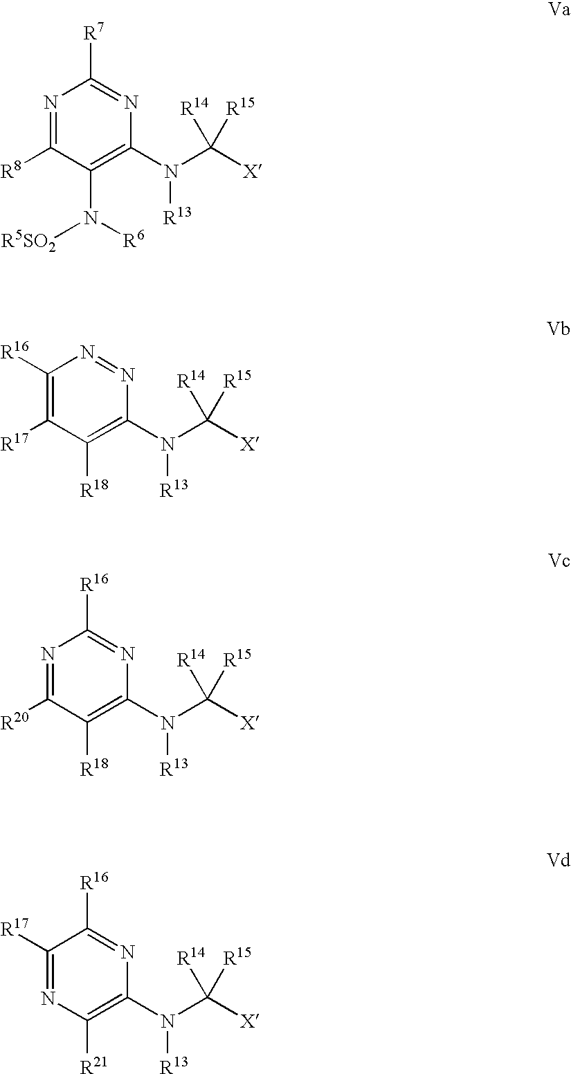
N1=C([R8])C(N([R6])[R5SO2])=C(N(C([X])([R14])[R15])[R13])N=C1[R7].C1([R16])=C([R17])C([R18])=C(N(C([X])([R14])[R15])[R13])N=N1.N1=C([R20])C([R18])=C(N(C([X])([R14])[R15])[R13])N=C1[R16].C1([R17])=NC([R21])=C(N(C([X])([R14])[R15])[R13])N=C1[R16]
